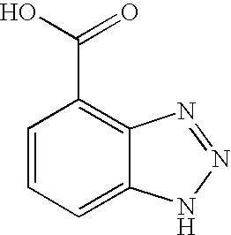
C1=CC=C2C(=C1C(O)=O)N=NN2
